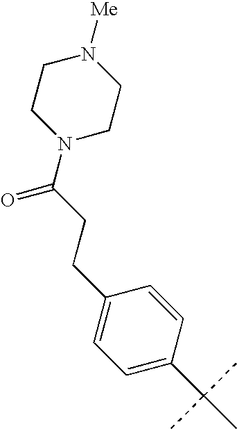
C(CCC1=CC=C(C(C)(C)C)C=C1)(N1CCN([Me])CC1)=O
